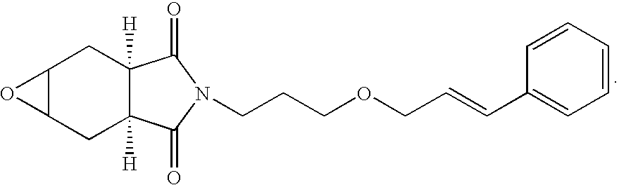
C12C(CC3([H])C([H])(C1)C(=O)N(CCCOCC=CC1=CC=CC=C1)C3=O)O2
